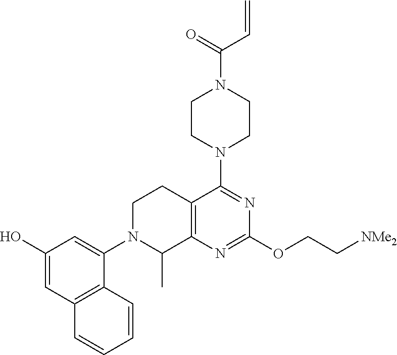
C1(O)=CC2=C(C(N3C(C)C4=C(CC3)C(N3CCN(C(C=C)=O)CC3)=NC(OCC[NMe2])=N4)=C1)C=CC=C2
